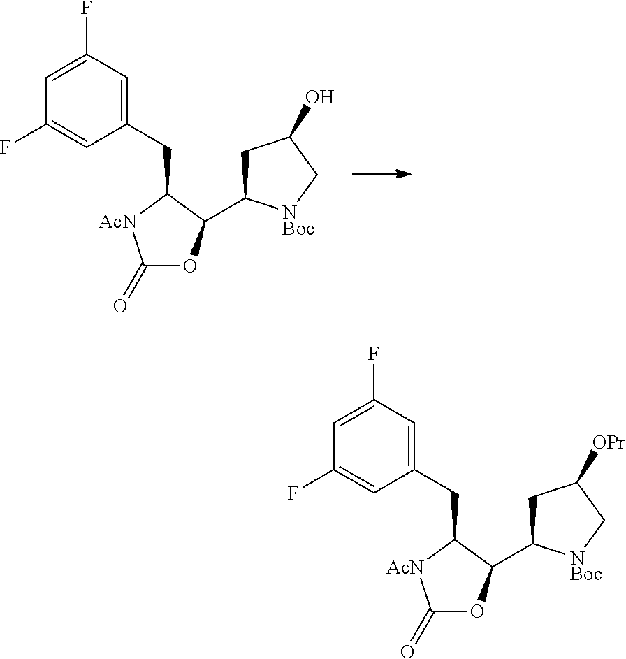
C1(=O)OC(C2CC(O)C[NBoc]2)C(CC2=CC(F)=CC(F)=C2)[AcN]1.C1(=O)OC(C2CC([OPr])C[NBoc]2)C(CC2=CC(F)=CC(F)=C2)[AcN]1
